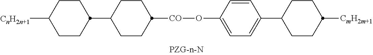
C1([CnH2n+1])CCC(C2CCC([CO]OC3=CC=C(C4CCC([CmH2m+1])CC4)C=C3)CC2)CC1
